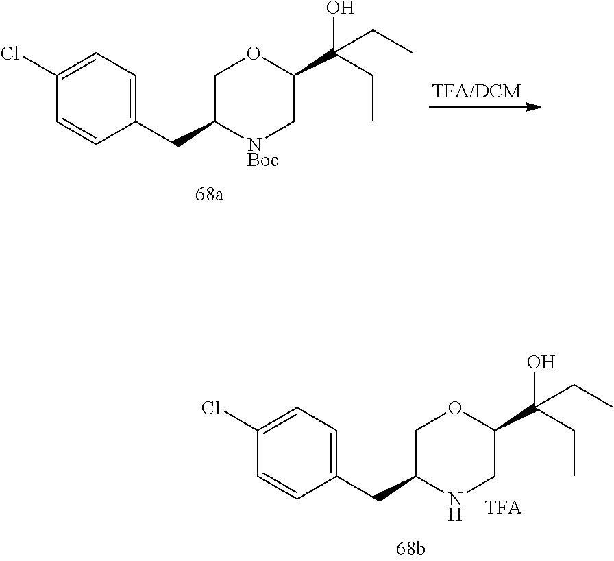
C1(Cl)=CC=C(CC2[NBoc]CC(C(CC)(O)CC)OC2)C=C1.C1(Cl)=CC=C(CC2NCC(C(CC)(O)CC)OC2)C=C1
